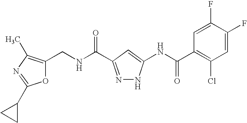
C1(CNC(=O)C2=NNC(NC(C3=C(Cl)C=C(F)C(F)=C3)=O)=C2)=C(C)N=C(C2CC2)O1
